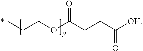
CCCOC(CCC([OH])=O)=O
